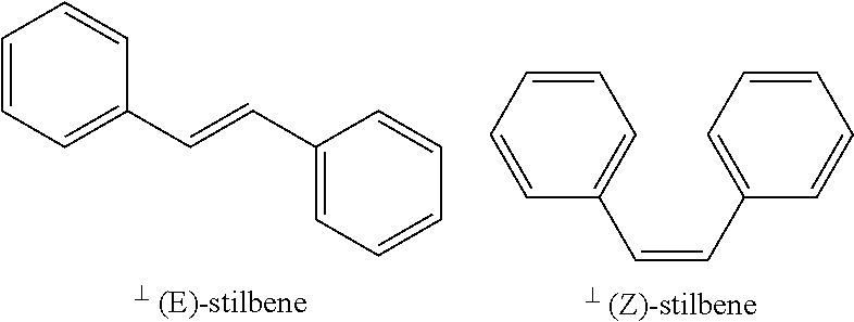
C1=CC=C(C=CC2=CC=CC=C2)C=C1.C1=CC=CC(C=CC2=CC=CC=C2)=C1
